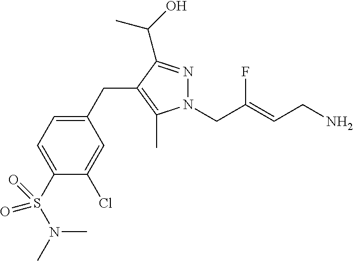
N1(CC(=CCN)F)N=C(C(C)O)C(CC2=CC=C(S(=O)(=O)N(C)C)C(Cl)=C2)=C1C
